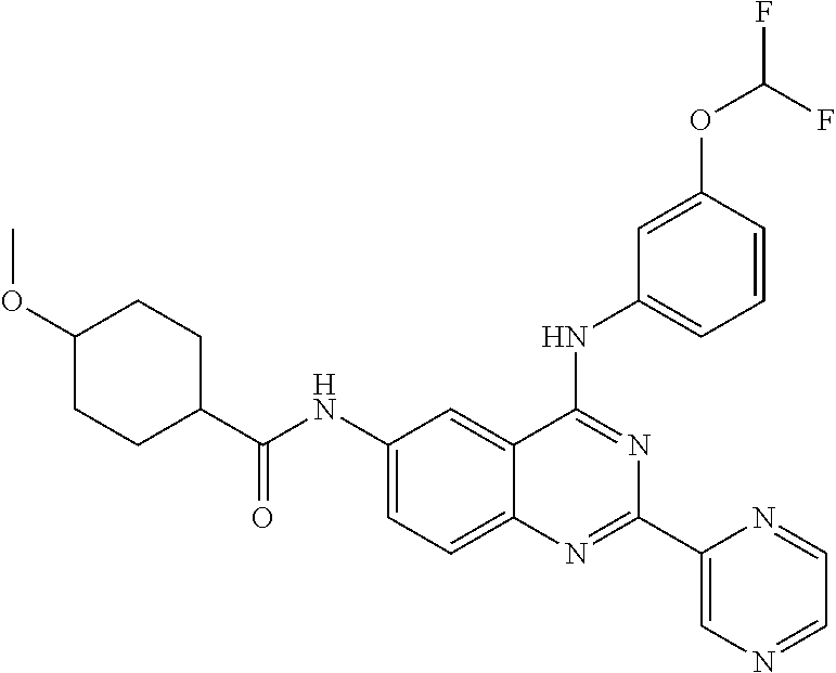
C1(C(NC2=CC=C3C(=C2)C(NC2=CC=CC(OC(F)F)=C2)=NC(C2=CN=CC=N2)=N3)=O)CCC(OC)CC1
